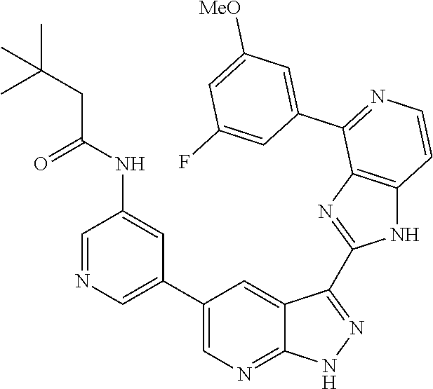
C1=NC=C(C2=CN=C3C(=C2)C(C2=NC4=C(N2)C=CN=C4C2=CC([MeO])=CC(F)=C2)=NN3)C=C1NC(CC(C)(C)C)=O
